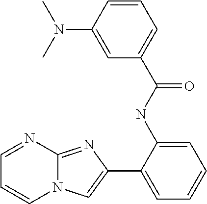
C1(NC(C2=CC=CC(N(C)C)=C2)=O)=CC=CC=C1C1=CN2C(=N1)N=CC=C2
